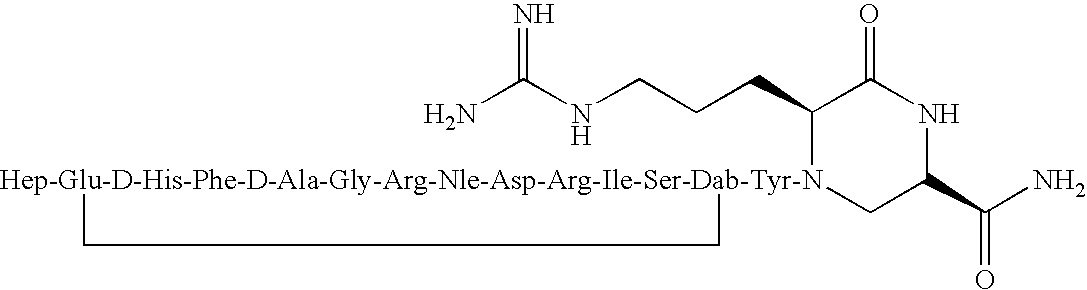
NC(NCCCC1[Hep-Glu-D-His-Phe-D-Ala-Gly-Arg-Nle-Asp-Arg-Ile-Ser-Dab-Tyr-N]2(CC(C(N)=O)NC1=O)CC2)=N
